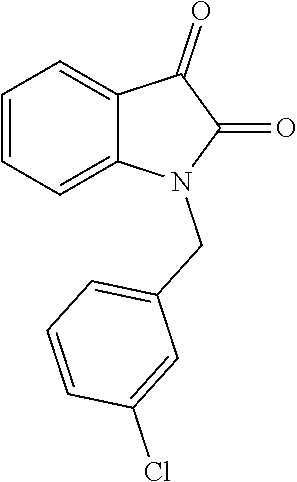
C1=CC=C2C(=C1)C(=O)C(=O)N2CC1=CC=CC(Cl)=C1
